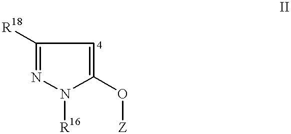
N1=C([R18])C=C(O[Z])N1[R16]
